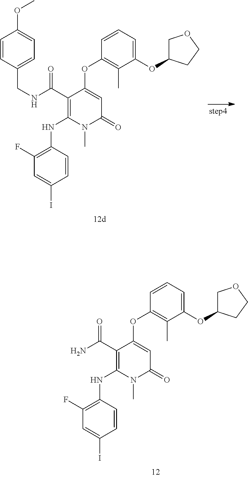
C1(C(NCC2=CC=C(OC)C=C2)=O)=C(NC2=C(F)C=C(I)C=C2)N(C)C(=O)C=C1OC1=C(C)C(OC2COCC2)=CC=C1.C1(C(N)=O)=C(NC2=C(F)C=C(I)C=C2)N(C)C(=O)C=C1OC1=C(C)C(OC2COCC2)=CC=C1
